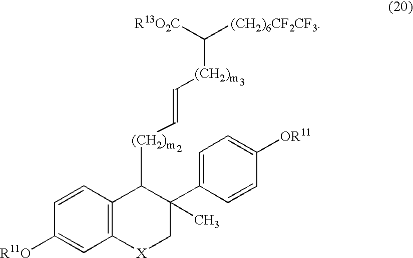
C12=C(C=CC([R11O])=C1)C([(CH2)m]C=C[(CH2)m]C([(CH2)6CF2CF3])[R13O2C])C(C1=CC=C([OR11])C=C1)(C)C[X]2
